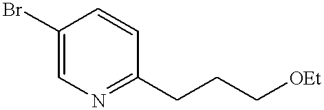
C1(Br)=CN=C(CCC[OEt])C=C1
